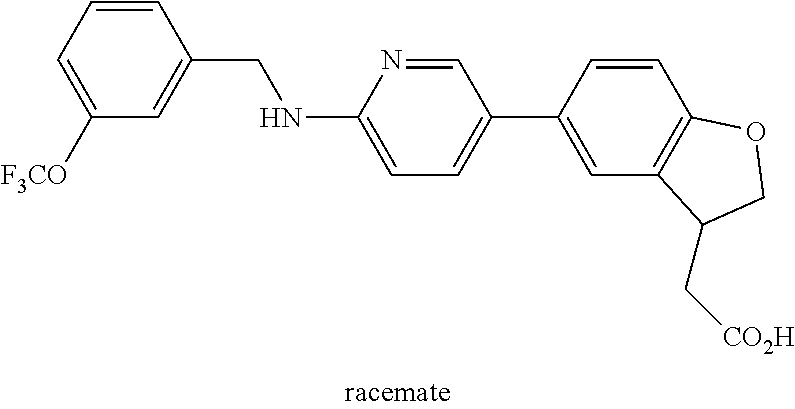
C1=CC(CNC2=CC=C(C3=CC4=C(C=C3)OCC4C[CO2H])C=N2)=CC([F3CO])=C1
